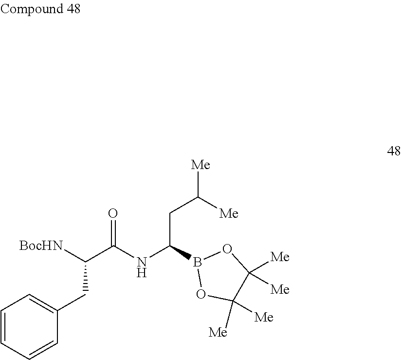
C(C(CC1=CC=CC=C1)[BocHN])(=O)NC(B1OC([Me])([Me])C([Me])([Me])O1)CC([Me])[Me]
